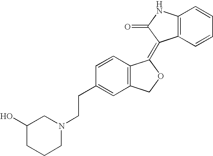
C1=CC(CCN2CC(O)CCC2)=CC2=C1C(=C1C3=C(NC1=O)C=CC=C3)OC2
